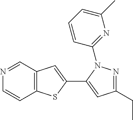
N1=CC2=C(C=C1)SC(C1=CC(CC)=NN1C1=NC(C)=CC=C1)=C2
